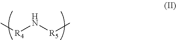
C[R4]N[R5]C
